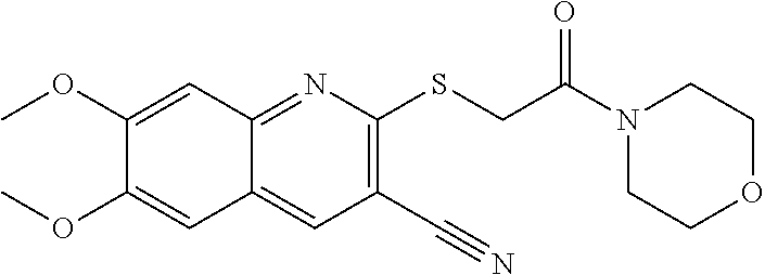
C1(C#N)=C(SCC(N2CCOCC2)=O)N=C2C(=C1)C=C(OC)C(OC)=C2
